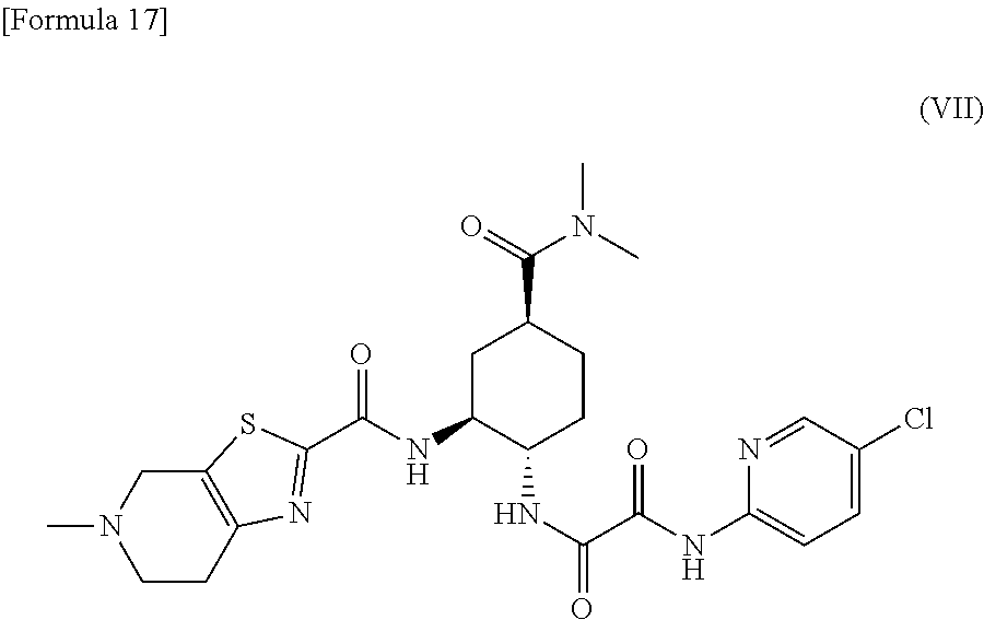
CN1CCC2=C(C1)SC(C(NC1C(NC(C(=O)NC3=CC=C(Cl)C=N3)=O)CCC(C(N(C)C)=O)C1)=O)=N2
